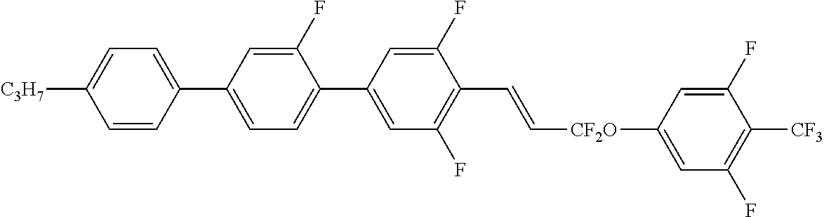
C1(F)=CC(C2=CC=C([C3H7])C=C2)=CC=C1C1=CC(F)=C(C=C[CF2O]C2=CC(F)=C([CF3])C(F)=C2)C(F)=C1
